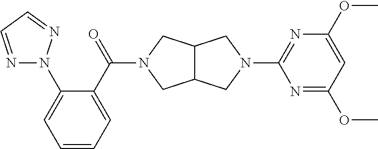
N1=CC=NN1C1=CC=CC=C1C(=O)N1CC2C(C1)CN(C1=NC(OC)=CC(OC)=N1)C2
